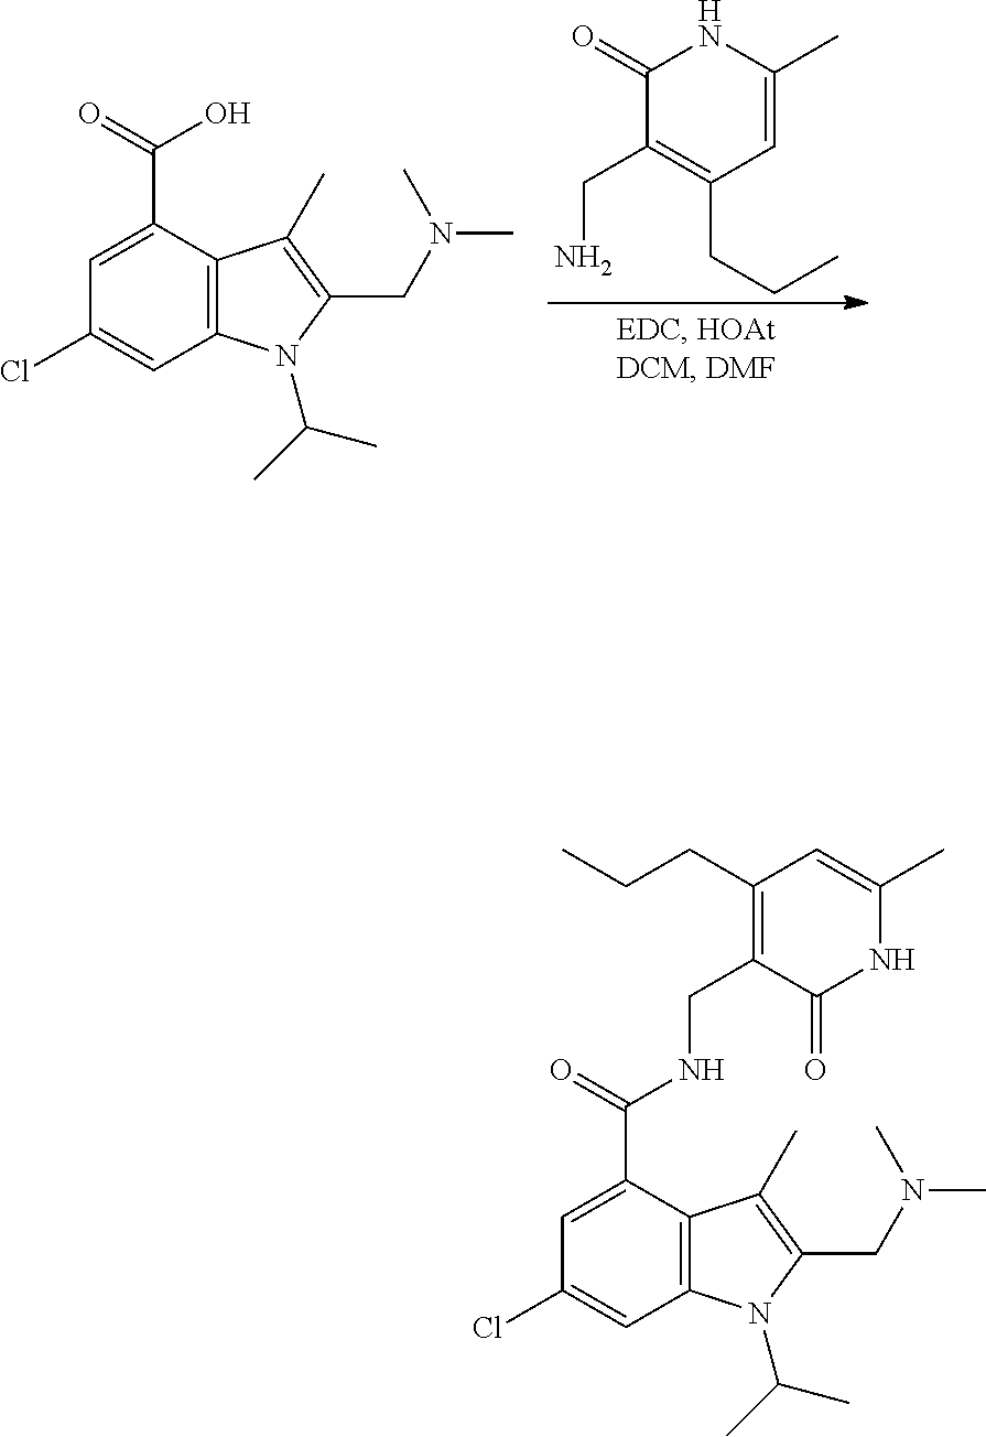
C1=C(C(=O)O)C2=C(C=C1Cl)N(C(C)C)C(CN(C)C)=C2C.C1(=O)C(CN)=C(CCC)C=C(C)N1.C1=C(C(=O)NCC2=C(CCC)C=C(C)NC2=O)C2=C(C=C1Cl)N(C(C)C)C(CN(C)C)=C2C
